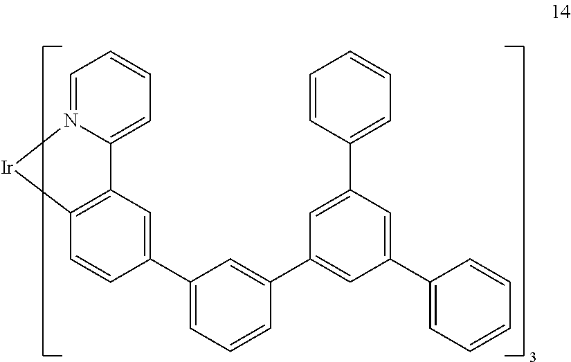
C1=N2C(=CC=C1)C1=C(C=CC(C3=CC=CC(C4=CC(C5=CC=CC=C5)=CC(C5=CC=CC=C5)=C4)=C3)=C1)[Ir]2
